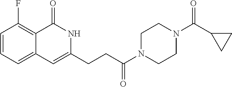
C1=CC=C2C(=C1F)C(=O)NC(CCC(N1CCN(C(C3CC3)=O)CC1)=O)=C2
